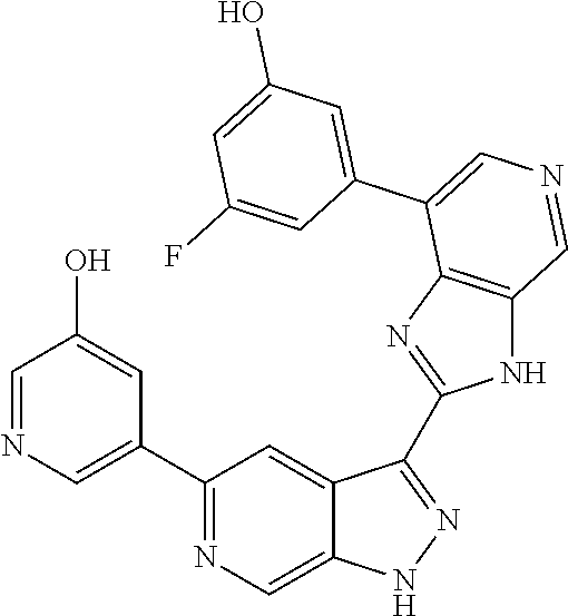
C1(C2=CN=CC(O)=C2)=NC=C2C(=C1)C(C1=NC3=C(N1)C=NC=C3C1=CC(O)=CC(F)=C1)=NN2
